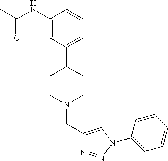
C1(NC(C)=O)=CC(C2CCN(CC3=CN(C4=CC=CC=C4)N=N3)CC2)=CC=C1
